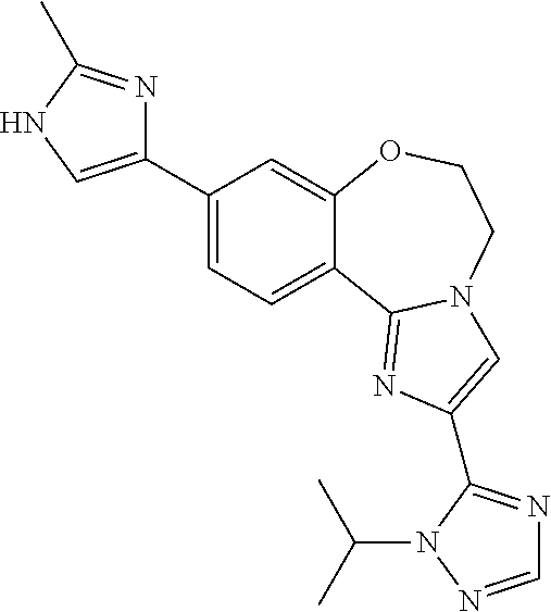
C1(C2=CNC(C)=N2)=CC=C2C(=C1)OCCN1C2=NC(C2=NC=NN2C(C)C)=C1
